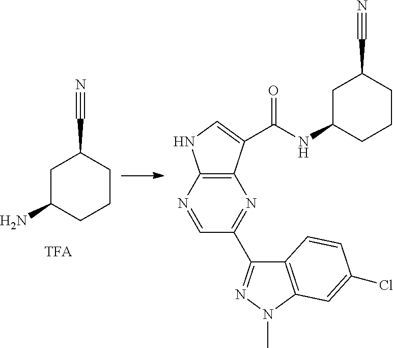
C12=C(N=CC(C3=NN(C)C4=C3C=CC(Cl)=C4)=N1)NC=C2C(NC1CCCC(C#N)C1)=O.C1C(N)CCCC1C#N
